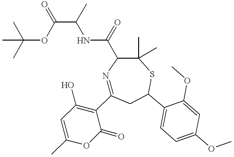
N1=C(C2=C(O)C=C(C)OC2=O)CC(C2=CC=C(OC)C=C2OC)SC(C)(C)C1C(=O)NC(C(OC(C)(C)C)=O)C
